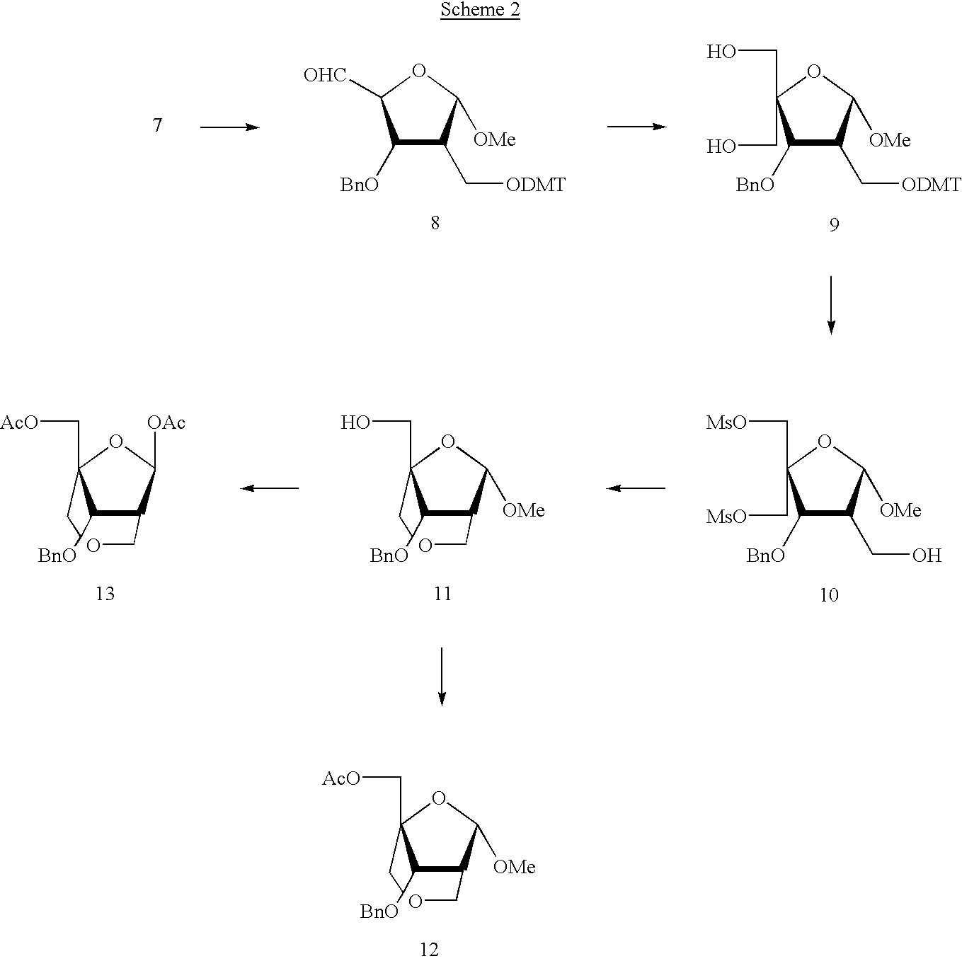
C12C(CO)C([OMe])OC1(C[AcO])CC2[BnO].C1([BnO])C(CO)C([OMe])OC1(C[MsO])C[MsO].C12C(CO)C([OMe])OC1(CO)CC2[BnO].C12C(CO)C([OAc])OC1(C[AcO])CC2[BnO].C1([BnO])C(C[ODMT])C([OMe])OC1[OHC].C1([BnO])C(C[ODMT])C([OMe])OC1(CO)CO
